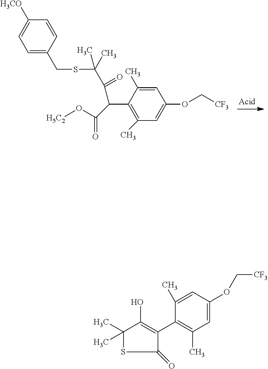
C1=CC(CSC(C(C(C(=O)O[H5C2])C2=C(C)C=C(OC[CF3])C=C2C)=O)(C)C)=CC=C1[H3CO].C1(C)=CC(OC[CF3])=CC(C)=C1C1=C(O)C(C)(C)SC1=O
